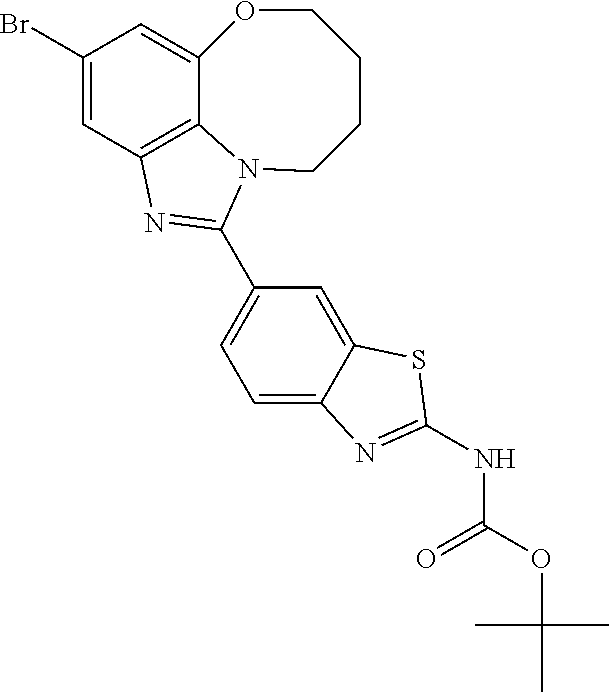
C1(Br)=CC2=C3C(=C1)OCCCCN3C(C1=CC=C3C(=C1)SC(NC(=O)OC(C)(C)C)=N3)=N2
